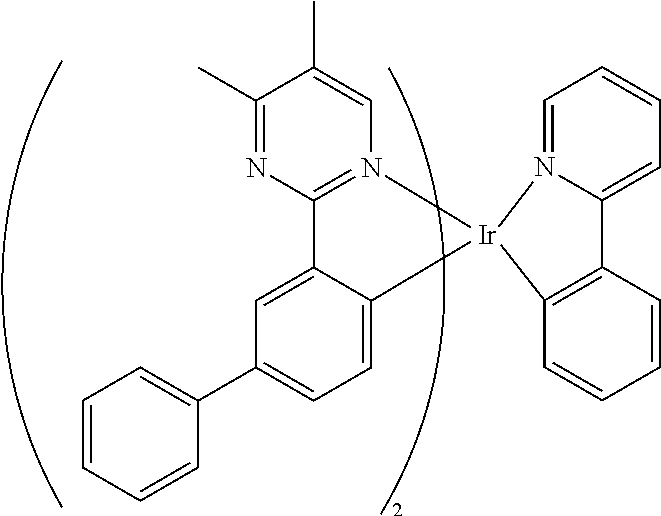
C1=CC=CC(C2=CC=C3C(=C2)C2=N(C=C(C)C(C)=N2)[Ir]32N3=CC=CC=C3C3=C2C=CC=C3)=C1
